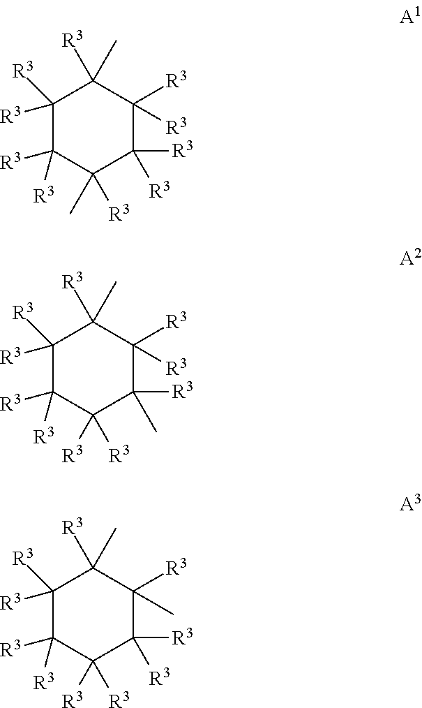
C1([R3])([R3])C([R3])([R3])C([R3])(C)C([R3])([R3])C([R3])([R3])C1([R3])C.C1([R3])([R3])C([R3])([R3])C([R3])([R3])C([R3])(C)C([R3])([R3])C1([R3])C.C1([R3])([R3])C([R3])([R3])C([R3])([R3])C([R3])([R3])C(C)([R3])C1([R3])C
